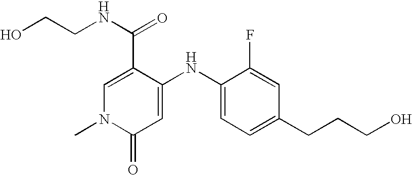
C1(C(=O)NCCO)=CN(C)C(=O)C=C1NC1=CC=C(CCCO)C=C1F
